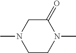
C1N(C)CCN(C)C1=O
